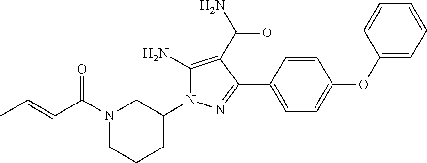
N1(C(C=CC)=O)CCCC(N2C(N)=C(C(=O)N)C(C3=CC=C(OC4=CC=CC=C4)C=C3)=N2)C1
